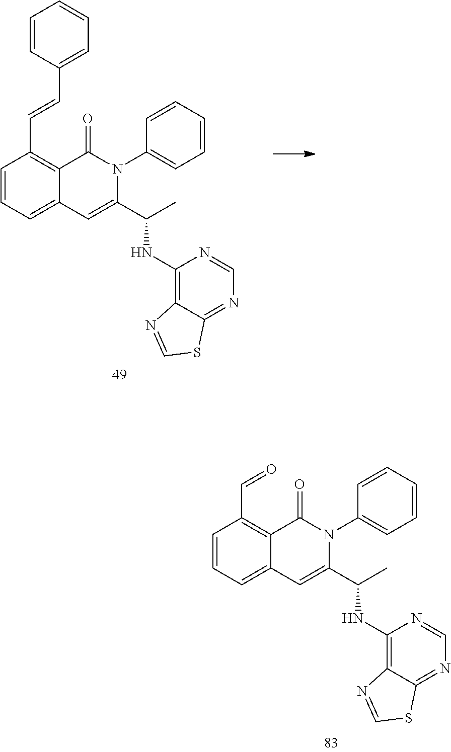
C1=CC=C2C(=C1C=O)C(=O)N(C1=CC=CC=C1)C(C(C)NC1=C3C(=NC=N1)SC=N3)=C2.C1=CC=C2C(=C1C=CC1=CC=CC=C1)C(=O)N(C1=CC=CC=C1)C(C(C)NC1=C3C(=NC=N1)SC=N3)=C2
